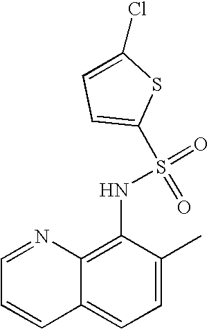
C1=NC2=C(NS(=O)(=O)C3=CC=C(Cl)S3)C(C)=CC=C2C=C1
